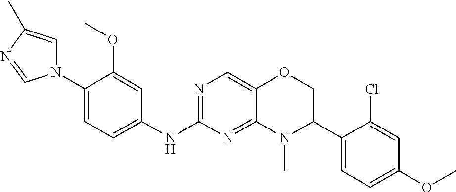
N1(C2=CC=C(NC3=NC=C4C(=N3)N(C)C(C3=CC=C(OC)C=C3Cl)CO4)C=C2OC)C=C(C)N=C1
